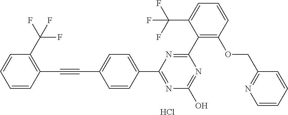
N1=C(O)N=C(C2=CC=C(C#CC3=C(C(F)(F)F)C=CC=C3)C=C2)N=C1C1=C(OCC2=NC=CC=C2)C=CC=C1C(F)(F)F.Cl
